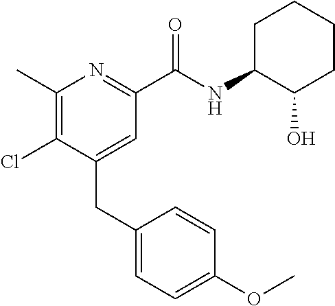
C1(C)=C(Cl)C(CC2=CC=C(OC)C=C2)=CC(C(NC2C(O)CCCC2)=O)=N1
